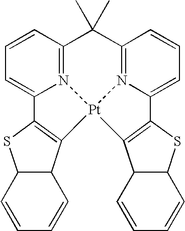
C1=CC2=N3C(=C1)C1=C(C4C(S1)C=CC=C4)[Pt]31N3=C(C2(C)C)C=CC=C3C2=C1C1C(S2)C=CC=C1
